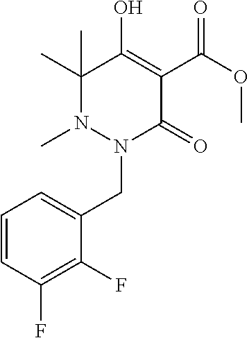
N1(CC2=CC=CC(F)=C2F)N(C)C(C)(C)C(O)=C(C(OC)=O)C1=O
